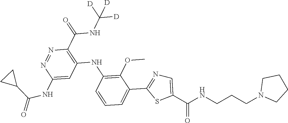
C1(C(NC([D])([D])[D])=O)=C(NC2=C(OC)C(C3=NC=C(C(NCCCN4CCCC4)=O)S3)=CC=C2)C=C(NC(=O)C2CC2)N=N1
